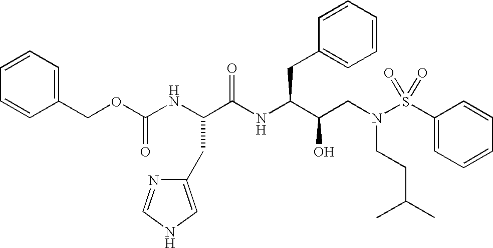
N(C(C(NC(C(CN(S(C1=CC=CC=C1)(=O)=O)CCC(C)C)O)CC1=CC=CC=C1)=O)CC1=CNC=N1)C(OCC1=CC=CC=C1)=O
